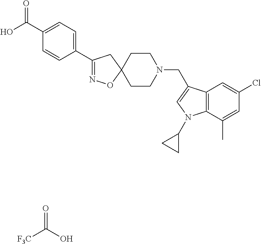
O=C(O)[F3C].O=C(C1=CC=C(C2=NOC3(C2)CCN(CC2=CN(C4CC4)C4=C2C=C(Cl)C=C4C)CC3)C=C1)O
